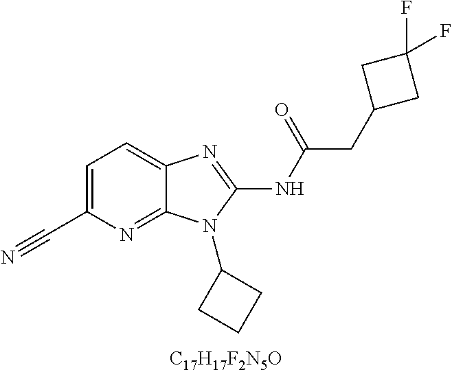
C1=C(C#N)N=C2C(=C1)N=C(NC(CC1CC(F)(F)C1)=O)N2C1CCC1.[C17H17F2N5O]
